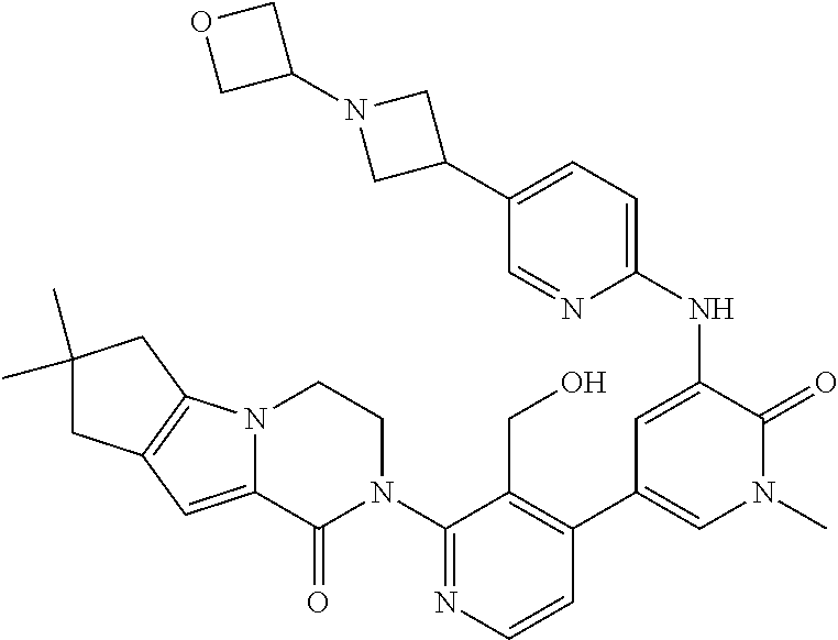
C1(N2CCN3C(=CC4=C3CC(C)(C)C4)C2=O)=NC=CC(C2=CN(C)C(=O)C(NC3=CC=C(C4CN(C5COC5)C4)C=N3)=C2)=C1CO
